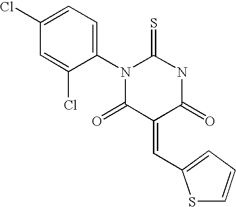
C1(Cl)=CC=C(N2C(=S)NC(=O)C(=CC3=CC=CS3)C2=O)C(Cl)=C1
